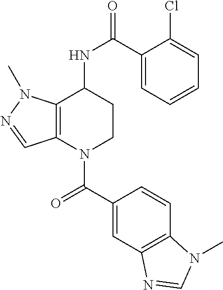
C1(C(=O)N2CCC(NC(=O)C3=CC=CC=C3Cl)C3=C2C=NN3C)=CC2=C(C=C1)N(C)C=N2
